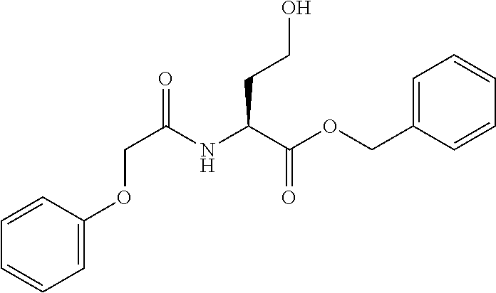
C1=CC=CC=C1OCC(NC(C(=O)OCC1=CC=CC=C1)CCO)=O
